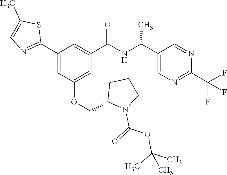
C1(C2=NC=C(C)S2)=CC(OCC2N(C(=O)OC(C)(C)C)CCC2)=CC(C(NC(C2=CN=C(C(F)(F)F)N=C2)C)=O)=C1
